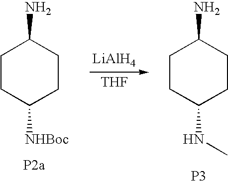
C1CC([NHBoc])CCC1N.[P2a].[LiAlH4].[THF].C1CC(NC)CCC1N.[P3]
